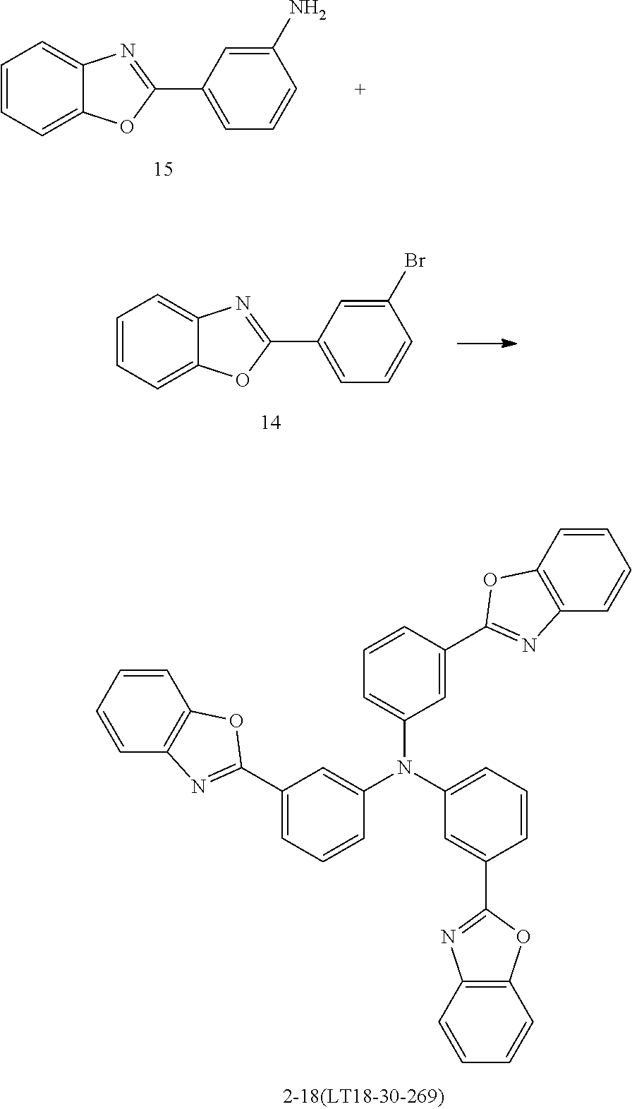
C1=C(C2=NC3=CC=CC=C3O2)C=C(Br)C=C1.C1=C(C2=NC3=CC=CC=C3O2)C=C(N)C=C1.C1=C(C2=NC3=C(O2)C=CC=C3)C=C(N(C2=CC=CC(C3=NC4=C(O3)C=CC=C4)=C2)C2=CC=CC(C3=NC4=C(O3)C=CC=C4)=C2)C=C1
